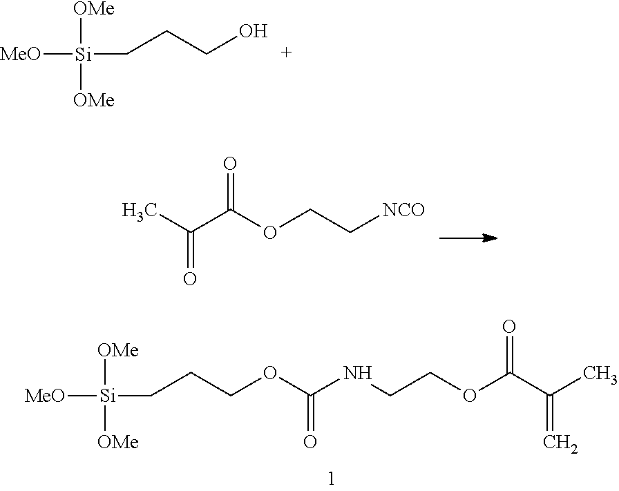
CC(C(OCC[NCO])=O)=O.[Si]([MeO])([OMe])([OMe])CCCOC(NCCOC(C(C)=C)=O)=O.[Si]([MeO])([OMe])([OMe])CCCO
